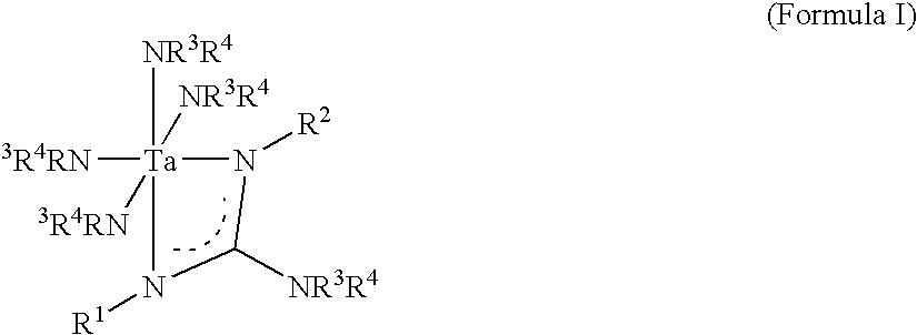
[Ta]1([NR3R4])([3R4RN])([NR3R4])([3R4RN])N([R1])C([NR3R4])N1[R2]
